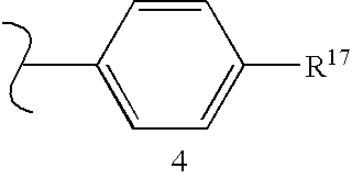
C1=CC(C)=CC=C1[R17]
